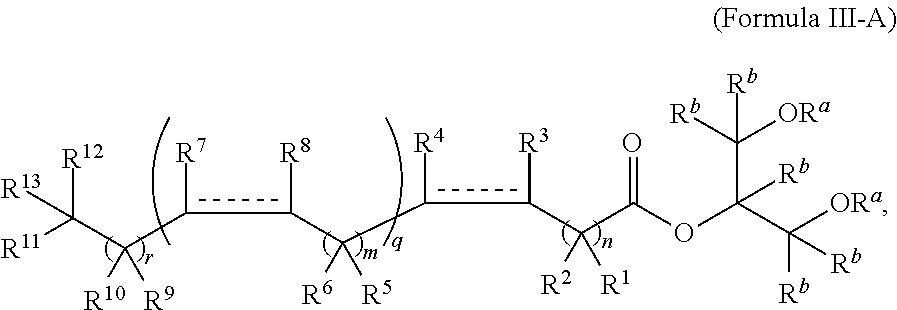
C(c([R7])c(C([R6])([R5])c([R4])c([R3])C(C(OC(C([Rb])([ORa])[Rb])([Rb])C([ORa])([Rb])[Rb])=O)([R2])[R1])[R8])(C([R11])([R12])[R13])([R10])[R9]
